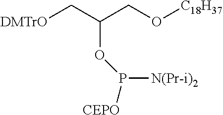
[OTrMD]CC(CO[C18H37])OP([N(Pr-i)2])[CEPO]
